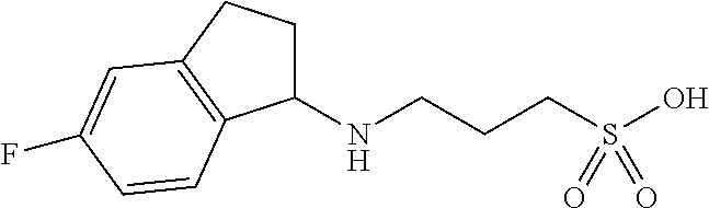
C1(NCCCS(O)(=O)=O)CCC2=C1C=CC(F)=C2
